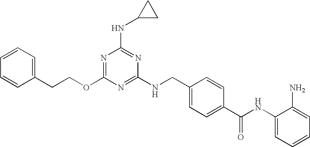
C1(CCOC2=NC(NC3CC3)=NC(NCC3=CC=C(C(NC4=CC=CC=C4N)=O)C=C3)=N2)=CC=CC=C1
